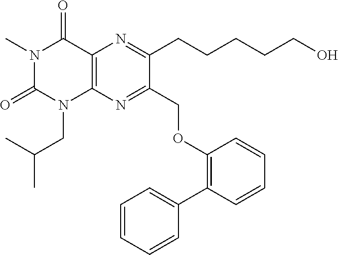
C12=C(N=C(COC3=C(C4=CC=CC=C4)C=CC=C3)C(CCCCCO)=N1)N(CC(C)C)C(=O)N(C)C2=O
